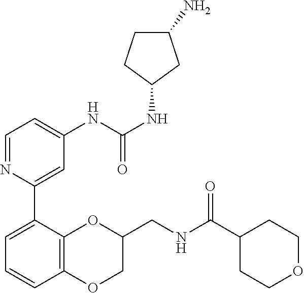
C1(C2=CC(NC(NC3CC(N)CC3)=O)=CC=N2)=CC=CC2=C1OC(CNC(C1CCOCC1)=O)CO2
